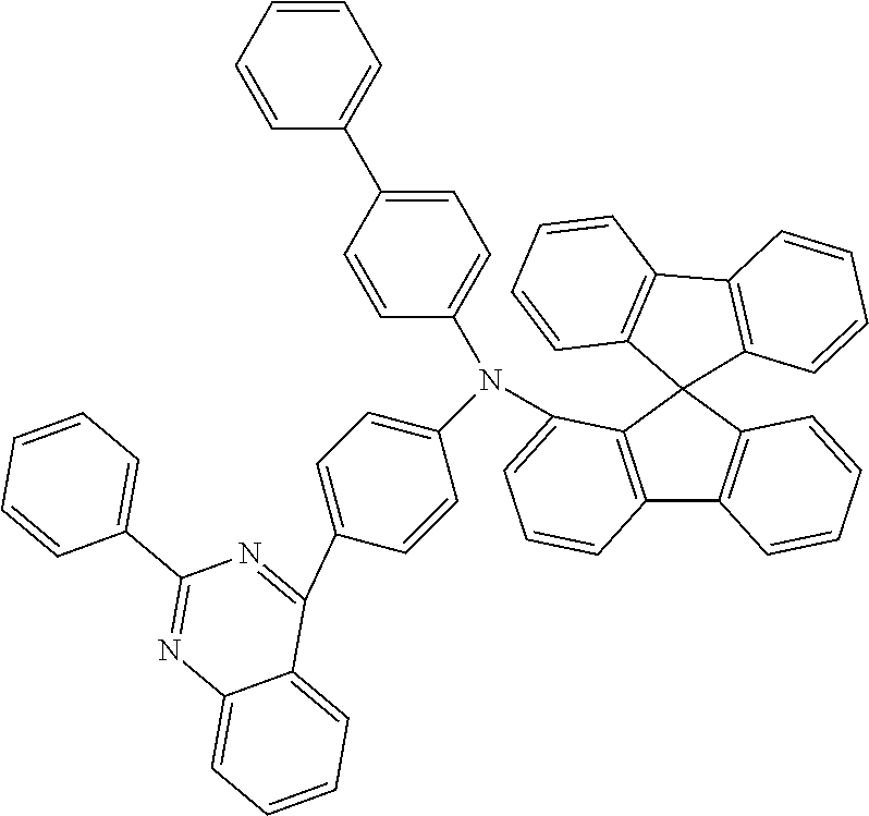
C12=C(C3(C4=C1C=CC=C4)C1=C(C4=C3C=CC=C4)C=CC=C1N(C1=CC=C(C3=CC=CC=C3)C=C1)C1=CC=C(C3=NC(C4=CC=CC=C4)=NC4=CC=CC=C34)C=C1)C=CC=C2
